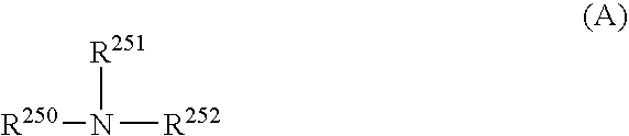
[R250]N([R252])[R251]
